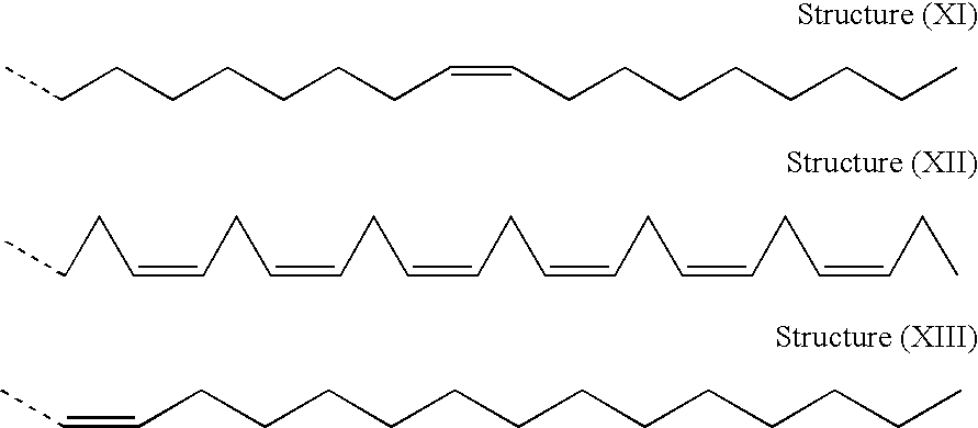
CCCCCCCCC=CCCCCCCCC.CCCC=CCC=CCC=CCC=CCC=CCC=CCC.CC=CCCCCCCCCCCCCC
